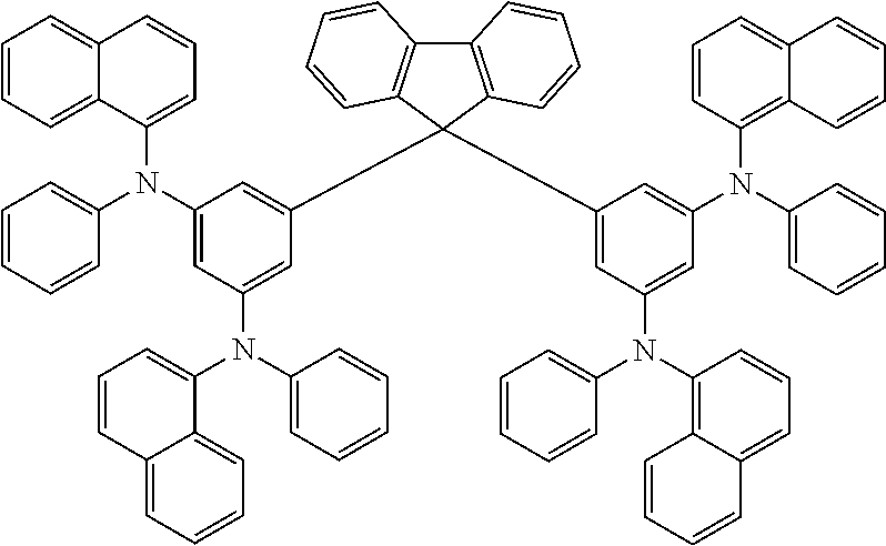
C12=C(C(C3=CC(N(C4=CC=CC=C4)C4=CC=CC5=CC=CC=C45)=CC(N(C4=CC=CC=C4)C4=CC=CC5=CC=CC=C45)=C3)(C3=CC(N(C4=CC=CC=C4)C4=C5C(=CC=C4)C=CC=C5)=CC(N(C4=CC=CC=C4)C4=C5C(=CC=C4)C=CC=C5)=C3)C3=C1C=CC=C3)C=CC=C2
